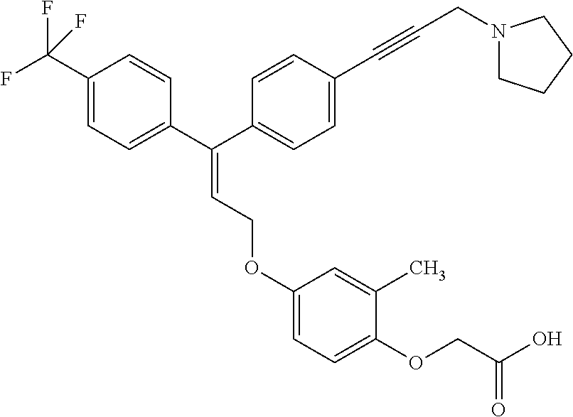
C(=C(C1=CC=C(C(F)(F)F)C=C1)C1=CC=C(C#CCN2CCCC2)C=C1)COC1=CC=C(OCC(O)=O)C(C)=C1
